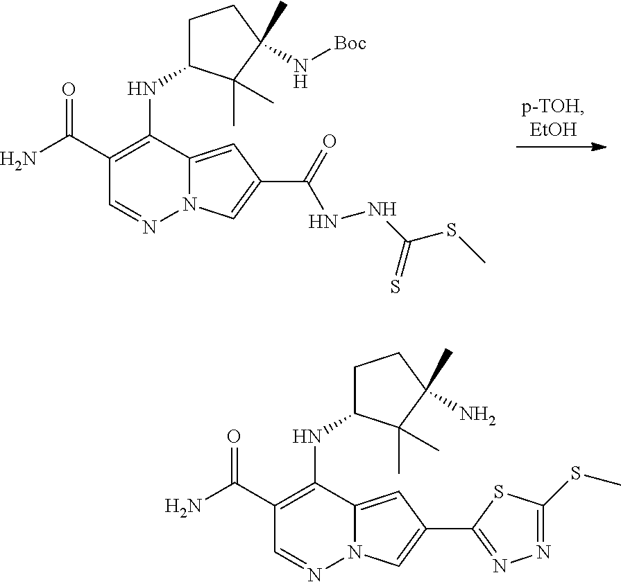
O=C(C1=C(NC2CCC(C)(N[Boc])C2(C)C)C2=CC(C(=O)NNC(SC)=S)=CN2N=C1)N.O=C(C1=C(NC2CCC(C)(N)C2(C)C)C2=CC(C3=NN=C(SC)S3)=CN2N=C1)N
